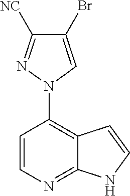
C12=C(N3C=C(Br)C([CN])=N3)C=CN=C1NC=C2
